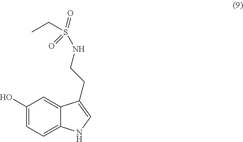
C1(O)=CC=C2C(=C1)C(CCNS(CC)(=O)=O)=CN2
